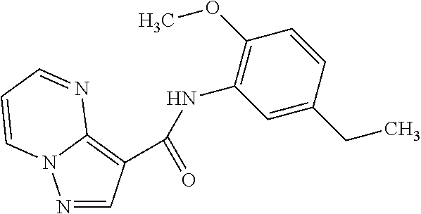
N1=CC(C(=O)NC2=C(OC)C=CC(CC)=C2)=C2N1C=CC=N2
